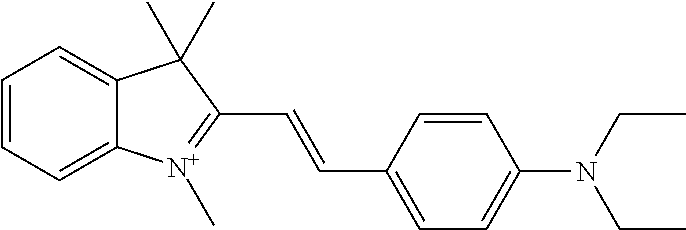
C1(C=CC2=[N+](C)C3=CC=CC=C3C2(C)C)=CC=C(N(CC)CC)C=C1
